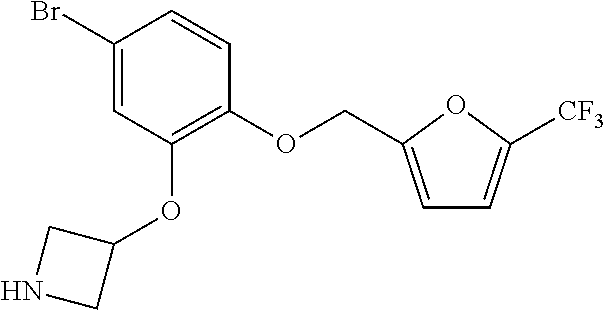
C1(Br)=CC(OC2CNC2)=C(OCC2=CC=C([CF3])O2)C=C1
